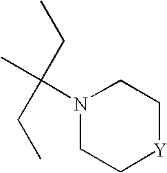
N1(C(CC)(C)CC)CC[Y]CC1
